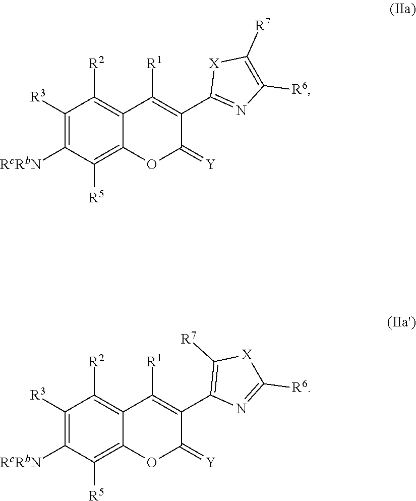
C1([R3])=C([RcRbN])C([R5])=C2C(=C1[R2])C([R1])=C(C1=NC([R6])=C([R7])[X]1)C(=[Y])O2.C1([R3])=C([RcRbN])C([R5])=C2C(=C1[R2])C([R1])=C(C1=C([R7])[X]C([R6])=N1)C(=[Y])O2
